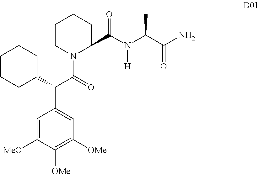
C1=C([MeO])C([OMe])=C([OMe])C=C1C(C1CCCCC1)C(=O)N1C(C(N(C(C(=O)N)C)[H])=O)CCCC1
